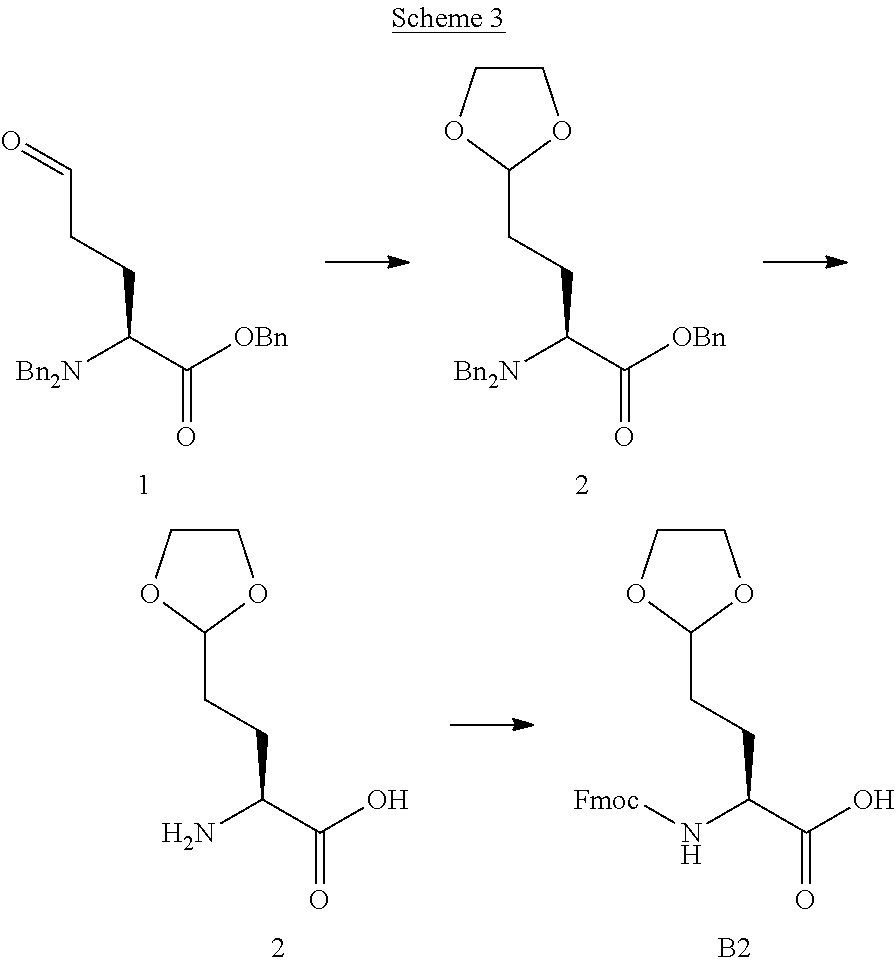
O=CCCC(C([OBn])=O)[Bn2N].C1(CCC(C([OBn])=O)[Bn2N])OCCO1.C1(CCC(C(O)=O)N)OCCO1.C1(CCC(C(O)=O)N[Fmoc])OCCO1.[B2]
